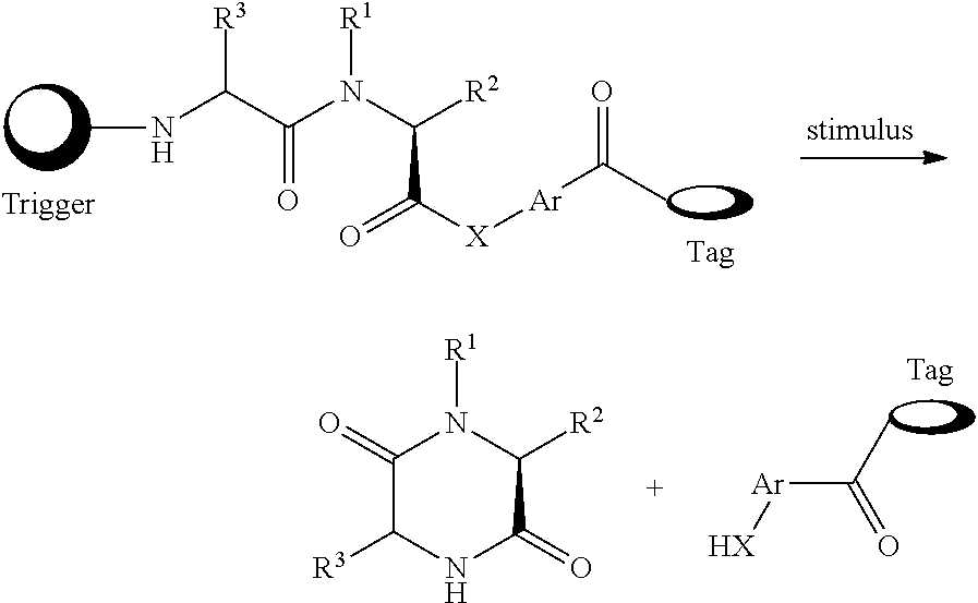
CNC(C(N(C([R2])C([X][Ar]C(=O)C)=O)[R1])=O)[R3].C1(=O)C([R3])NC(=O)C([R2])N1[R1].[Ar](C(C)=O)[HX]
